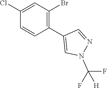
C1(C2=CN(C(F)(F)[H])N=C2)=C(Br)C=C(Cl)C=C1
